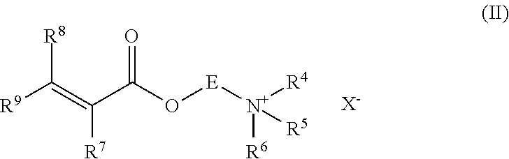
[R9]C(=C(C(O[E][N+]([R4])([R6])[R5])=O)[R7])[R8].[X-]
